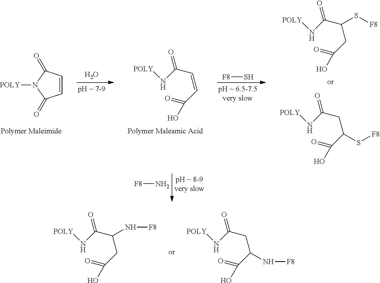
C1=CC(=O)N([POLY])C1=O.O=C(N[POLY])C=CC(O)=O.O.O=C(N[POLY])C(CC(O)=O)S[F8].O=C(N[POLY])CC(C(O)=O)S[F8].[F8]S.[F8]N.O=C(N[POLY])C(CC(O)=O)N[F8].O=C(N[POLY])CC(C(O)=O)N[F8]
